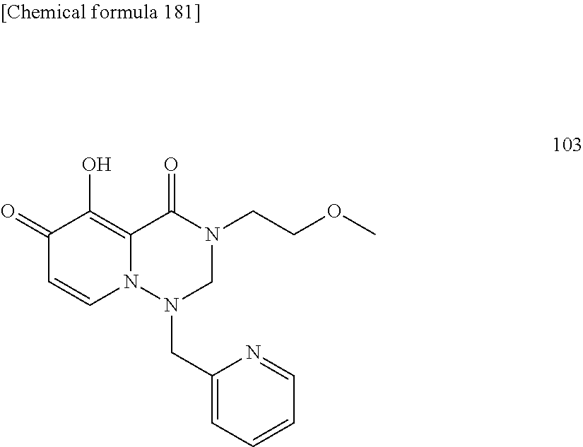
C1(=O)C=CN2C(=C1O)C(=O)N(CCOC)CN2CC1=CC=CC=N1
